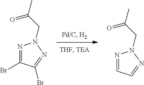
CC(CN1N=CC=N1)=O.CC(CN1N=C(Br)C(Br)=N1)=O
